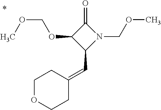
C1(OCOC)C(C=C2CCOCC2)N(COC)C1=O
